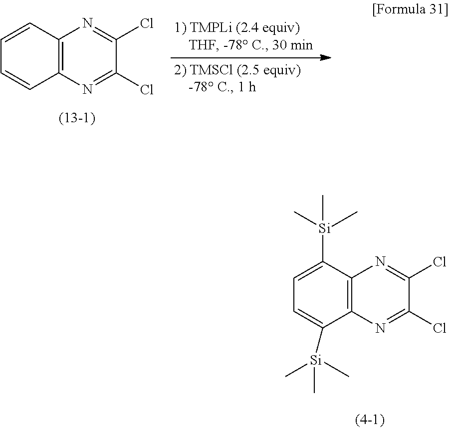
C12=C(N=C(Cl)C(Cl)=N1)C=CC=C2.C12=C(N=C(Cl)C(Cl)=N1)C([Si](C)(C)C)=CC=C2[Si](C)(C)C
